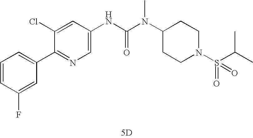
[5D].C1(C2=CC=CC(F)=C2)=NC=C(NC(N(C2CCN(S(=O)(C(C)C)=O)CC2)C)=O)C=C1Cl
